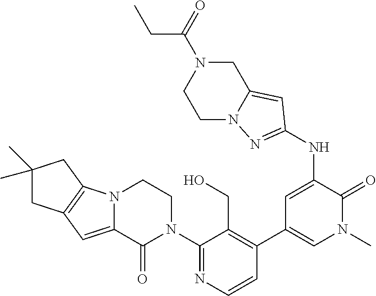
N12C(=CC3=C1CC(C)(C)C3)C(=O)N(C1=NC=CC(C3=CN(C)C(=O)C(NC4=NN5C(=C4)CN(C(CC)=O)CC5)=C3)=C1CO)CC2
